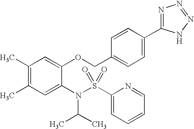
C1(C)=C(C)C=C(N(S(C2=CC=CC=N2)(=O)=O)C(C)C)C(OCC2=CC=C(C3=NN=NN3)C=C2)=C1
